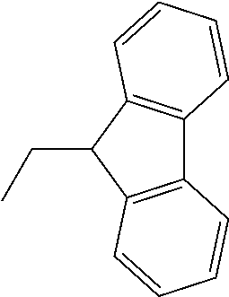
C12=C(C(CC)C3=C1C=CC=C3)C=CC=C2
